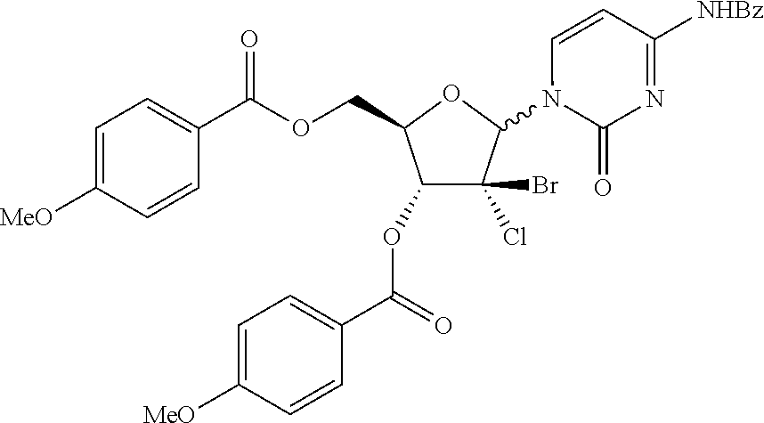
C1(OC(C2=CC=C([MeO])C=C2)=O)C(Cl)(Br)C(N2C(=O)N=C([NHBz])C=C2)OC1COC(C1=CC=C([MeO])C=C1)=O
